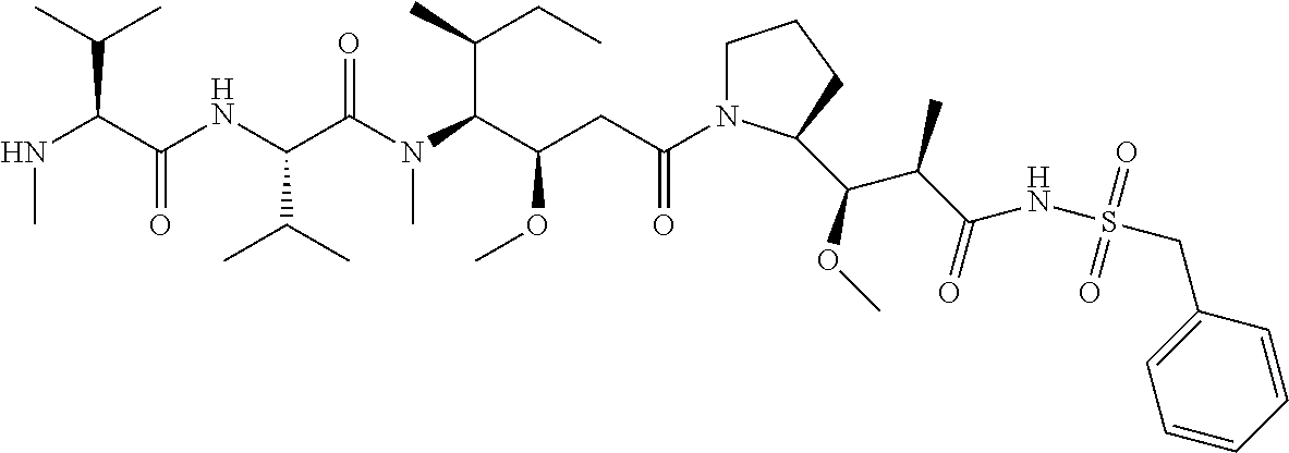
C1N(C(CC(C(N(C(C(NC(C(NC)C(C)C)=O)C(C)C)=O)C)C(CC)C)OC)=O)C(C(OC)C(C(=O)NS(CC2=CC=CC=C2)(=O)=O)C)CC1
